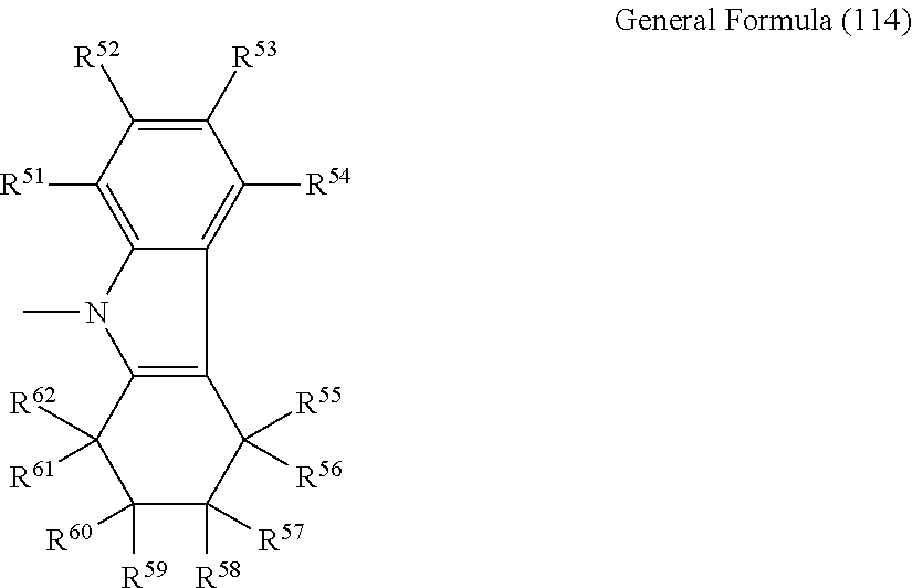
C12=C([R51])C([R52])=C([R53])C([R54])=C1C1=C(N2C)C([R62])([R61])C([R59])([R60])C([R58])([R57])C1([R55])[R56]
